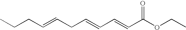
CCCC=CCC=CC=CC(OCC)=O
